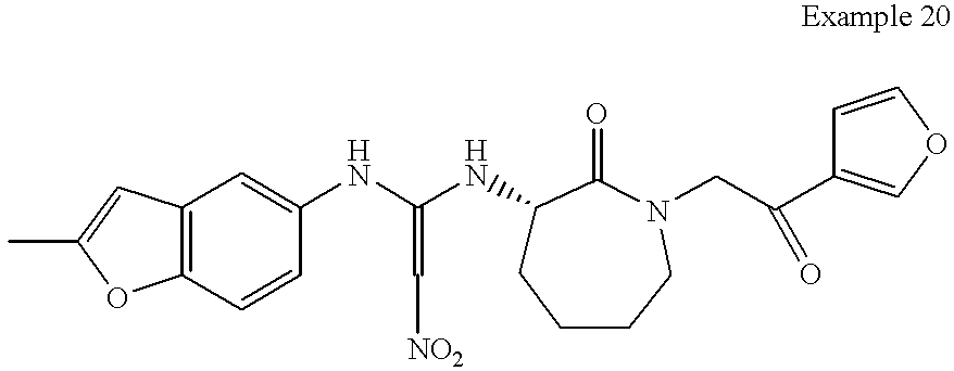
C(=C(NC1=CC2=C(C=C1)OC(C)=C2)NC1CCCCN(CC(=O)C2=COC=C2)C1=O)[NO2]
